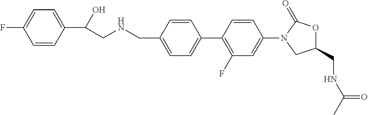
C(NCC1=CC=C(C2=C(F)C=C(N3CC(CNC(C)=O)OC3=O)C=C2)C=C1)C(C1=CC=C(F)C=C1)O
